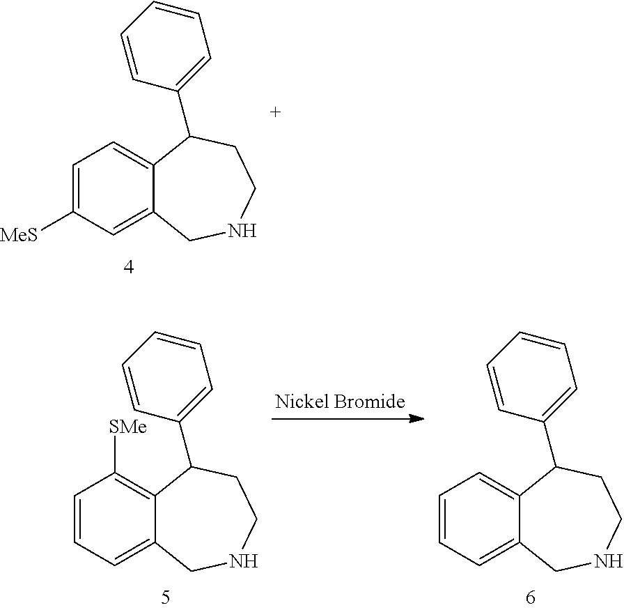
C1=C([MeS])C=C2C(=C1)C(C1=CC=CC=C1)CCNC2.C1=CC=C2C(=C1[SMe])C(C1=CC=CC=C1)CCNC2.C1=CC=C2C(=C1)C(C1=CC=CC=C1)CCNC2
